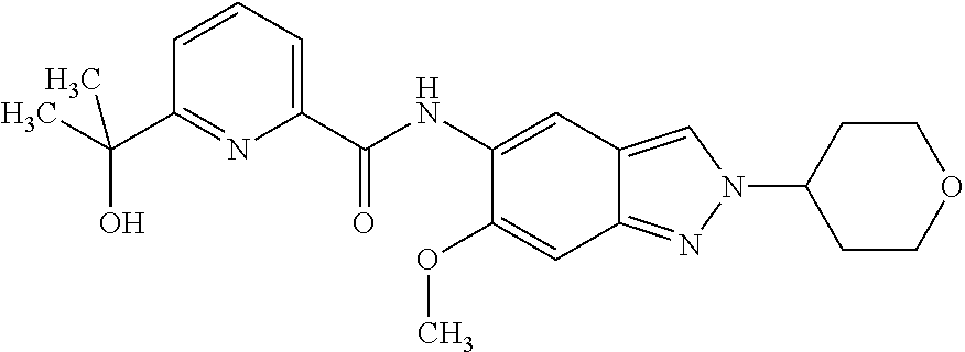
C1(C(NC2=CC3=CN(C4CCOCC4)N=C3C=C2OC)=O)=CC=CC(C(C)(O)C)=N1
